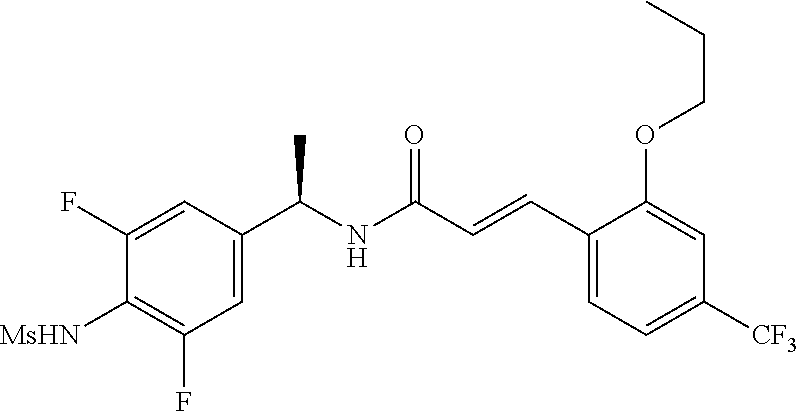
C1(C=CC(NC(C2=CC(F)=C([MsHN])C(F)=C2)C)=O)=CC=C([CF3])C=C1OCCC
